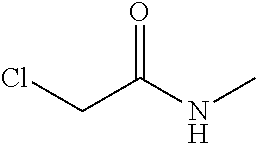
ClCC(=O)NC
